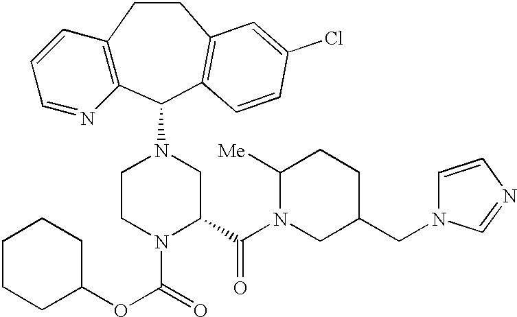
C12=C(C(N3CCN(C(=O)OC4CCCCC4)C(C(N4CC(CN5C=CN=C5)CCC4[Me])=O)C3)C3=C(CC1)C=C(Cl)C=C3)N=CC=C2
